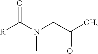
[R]C(N(CC([OH])=O)C)=O
